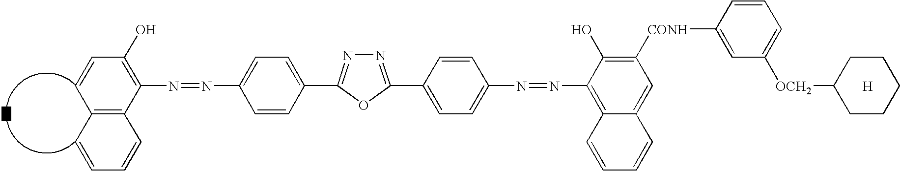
[H].C12=C(C(N=NC3=CC=C(C4=NN=C(C5=CC=C(N=NC6=C7C(=CC([CONH]C8=CC([OCH2]C9CCCCC9)=CC=C8)=C6O)C=CC=C7)C=C5)O4)C=C3)=C(O)C=C1)C=CC=C2
